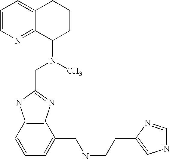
C12=CC=CN=C1C(N(C)CC1=NC3=C(N1)C=CC=C3CNCCC1=CNC=N1)CCC2
